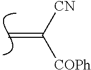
C=C([CN])[COPh]
